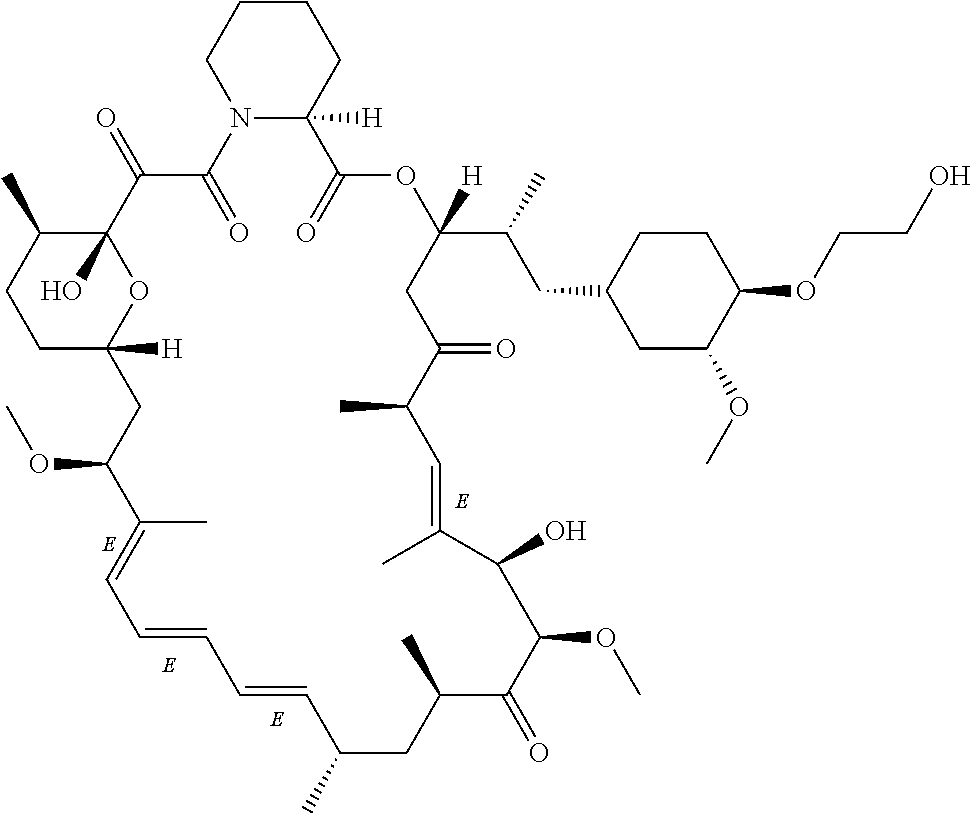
C1C2([H])OC(O)(C(C)C1)C(=O)C(=O)N1C([H])(CCCC1)C(=O)OC(C(CC1CC(OC)C(OCCO)CC1)C)([H])CC(=O)C(C)C=C(C)C(O)C(OC)C(=O)C(C)CC(C)C=CC=CC=C(C)C(OC)C2
